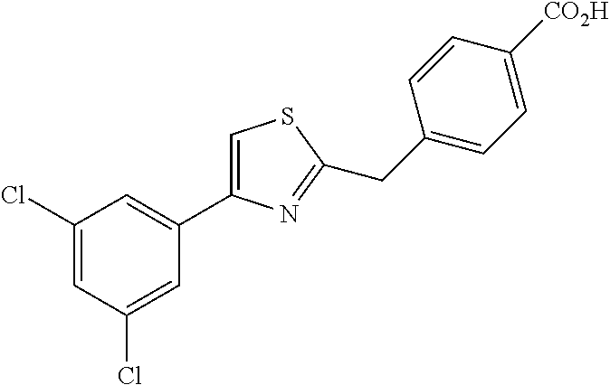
C1(Cl)=CC(Cl)=CC(C2=CSC(CC3=CC=C([CO2H])C=C3)=N2)=C1
